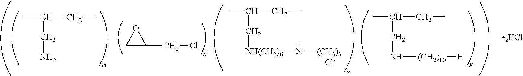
C1C(CCl)O1.CC(CN)CC.CC(C[NH(CH2)6]N[(CH3)3])CC.[Cl-].CC(CN[(CH2)10][H])CC
